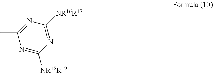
C1([NR18R19])=NC(C)=NC([NR16R17])=N1
